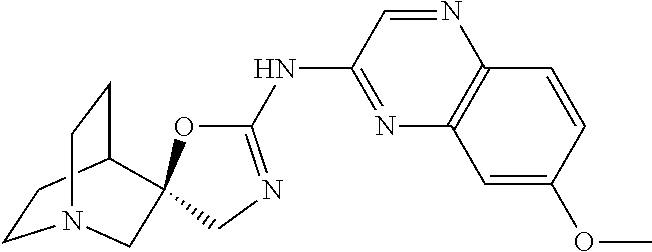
N1=CC(NC2=NCC3(O2)C2CCN(CC2)C3)=NC2=C1C=CC(OC)=C2
